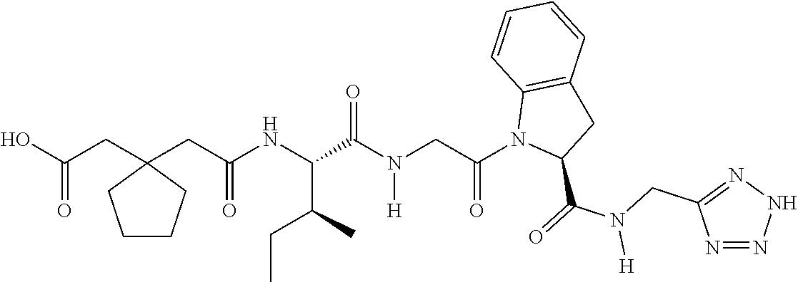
OC(CC1(CC(NC(C(N(CC(N2C(C(=O)N(CC3=NNN=N3)[H])CC3=C2C=CC=C3)=O)[H])=O)C(C)CC)=O)CCCC1)=O
